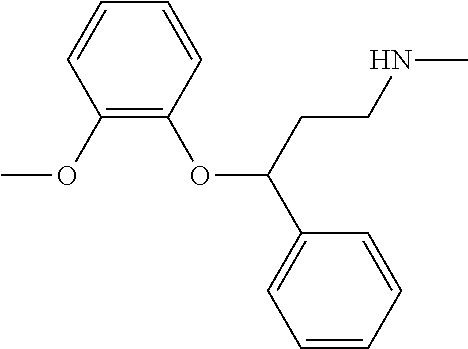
C1(OC)=C(OC(CCNC)C2=CC=CC=C2)C=CC=C1
